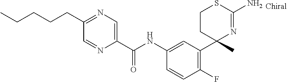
C1(NC(C2=CN=C(CCCCC)C=N2)=O)=CC(C2(C)N=C(N)SCC2)=C(F)C=C1
